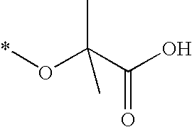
*OC(C(O)=O)(C)C
